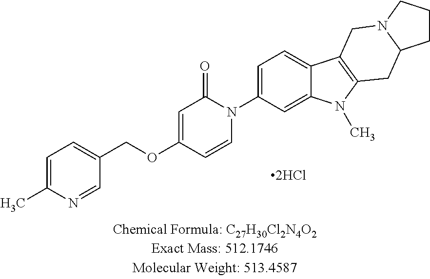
[2HCl].C1=C(C)N=CC(COC2=CC(=O)N(C3=CC=C4C(=C3)N(C)C3=C4CN4C(C3)CCC4)C=C2)=C1
